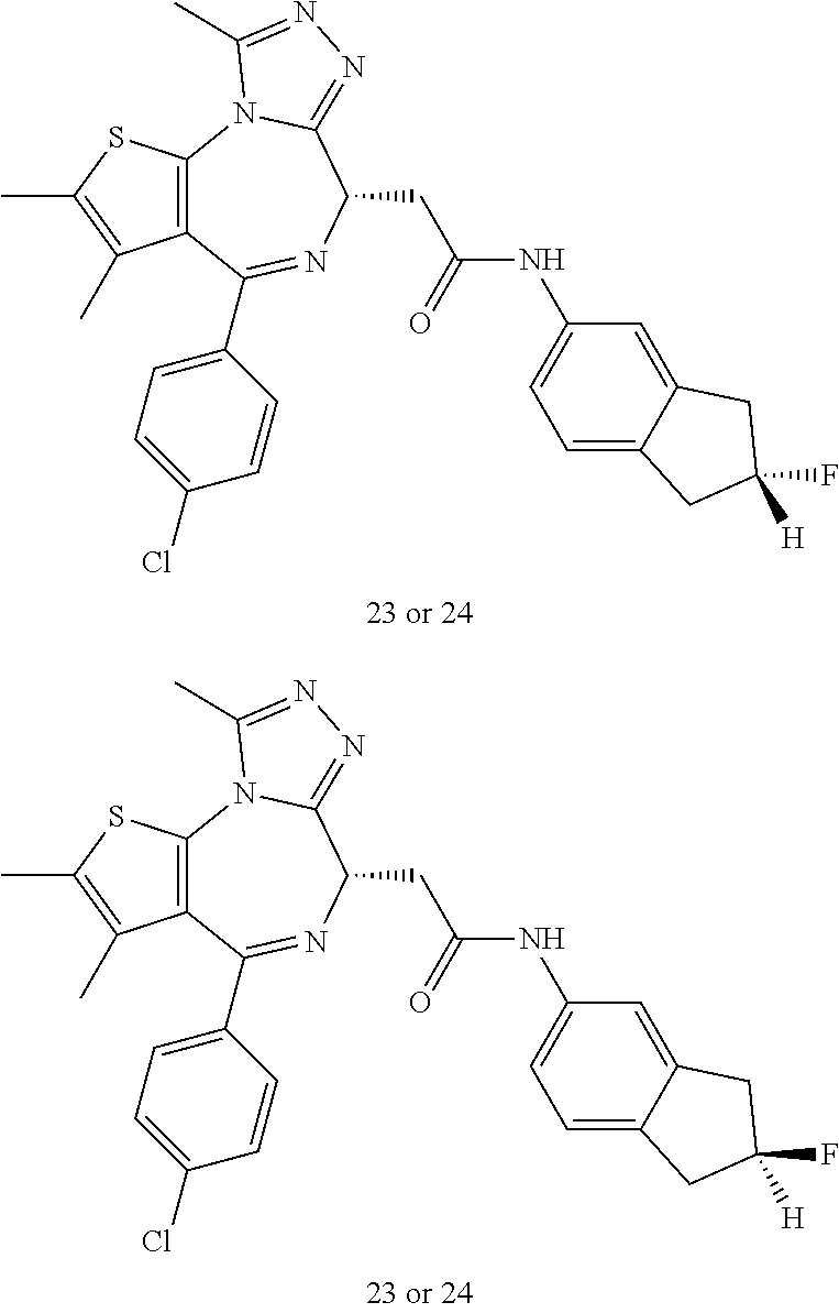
C12=C(SC(C)=C1C)N1C(=NN=C1C)C(CC(NC1=CC=C3C(=C1)CC(F)([H])C3)=O)N=C2C1=CC=C(Cl)C=C1.C12=C(SC(C)=C1C)N1C(=NN=C1C)C(CC(NC1=CC=C3C(=C1)CC(F)([H])C3)=O)N=C2C1=CC=C(Cl)C=C1
